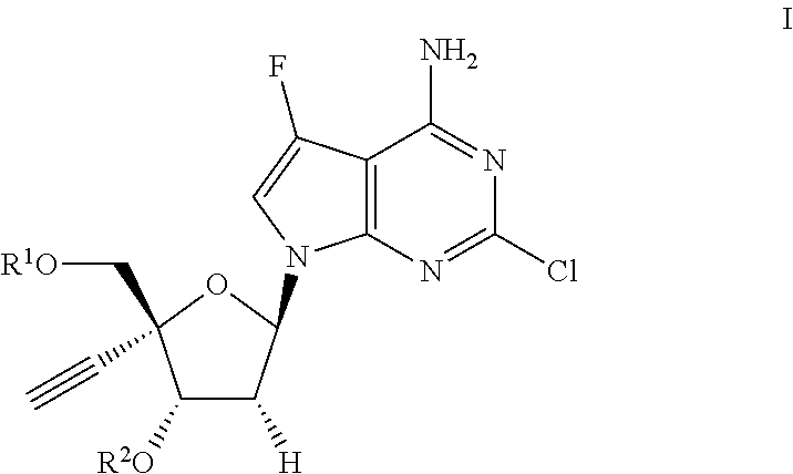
C1([R2O])C([H])C(N2C3=C(C(F)=C2)C(N)=NC(Cl)=N3)OC1(C[R1O])C#C
